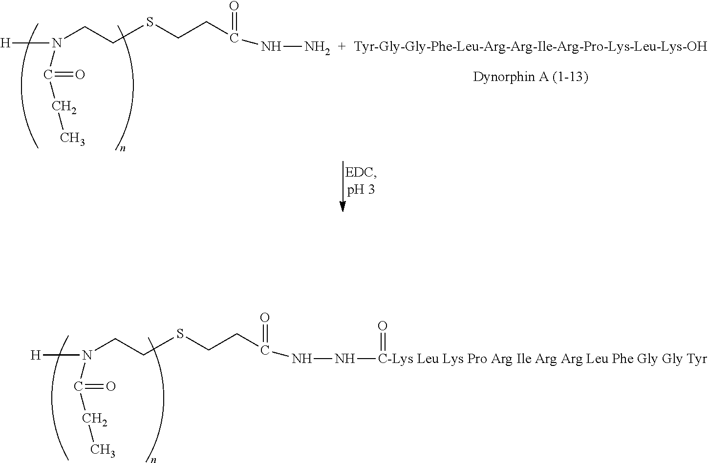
[H]N(CCSCCC(=O)NN[C-Lys Leu Lys Pro Arg Ile Arg Arg Leu Phe Gly Gly Tyr]=O)C(=O)CC.[H]N(CCSCCC(=O)NN)C(=O)CC.[Tyr-Gly-Gly-Phe-Leu-Arg-Arg-Ile-Arg-Pro-Lys-Leu-Lys-OH]
